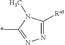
N1=C([Ra1])N(C)C(*)=N1
